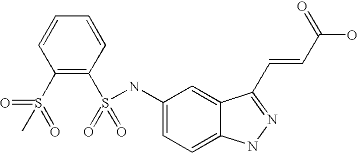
C1=CC=CC(S(=O)(=O)NC2=CC=C3C(=C2)C(C=CC(=O)O)=NN3)=C1S(=O)(C)=O
